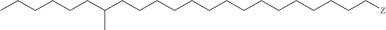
C(CCCCC[Z])CCCCCCCCCC(CCCCCC)C
